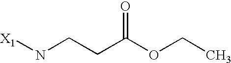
[X1]NCCC(=O)OCC
